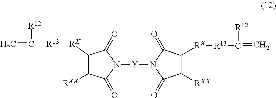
C1([RXX])C([RX][R13]C(=C)[R12])C(=O)N([Y]N2C(=O)C([RX][R13]C([R12])=C)C([RXX])C2=O)C1=O
